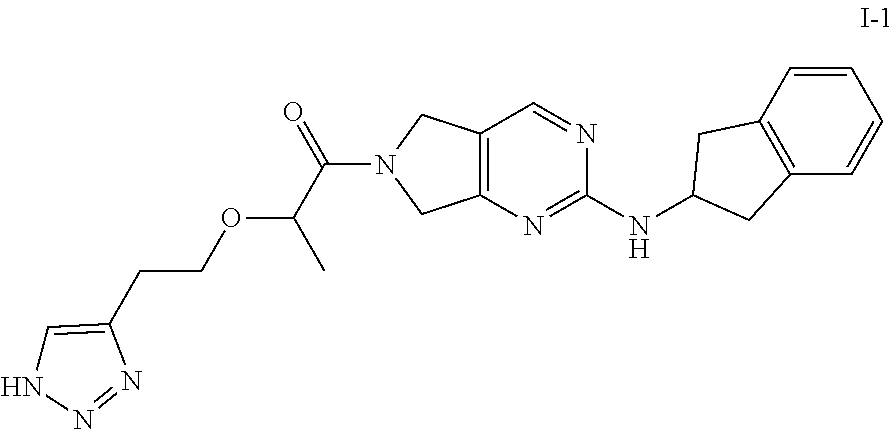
C1=CC2=C(C=C1)CC(NC1=NC3=C(C=N1)CN(C(C(OCCC1=CNN=N1)C)=O)C3)C2
